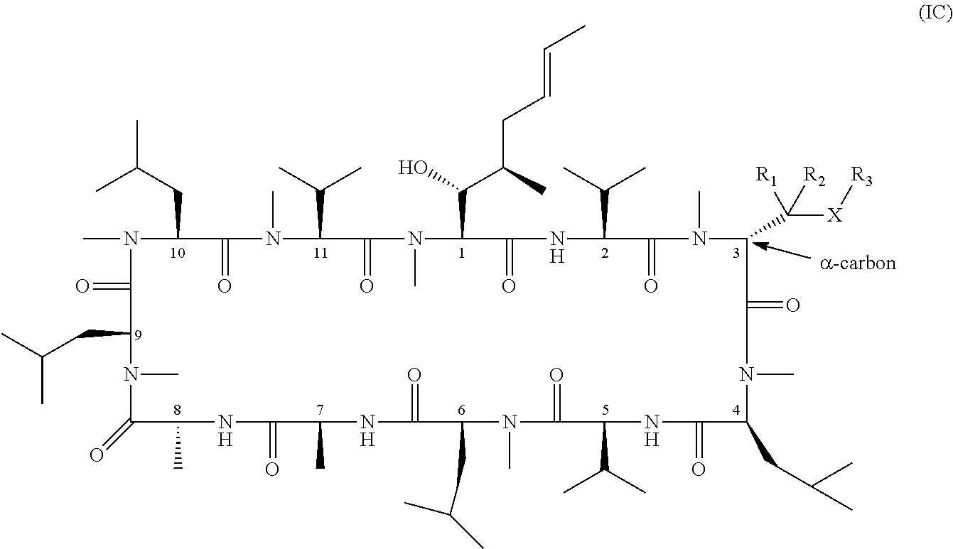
CN1C(=O)C(CC(C)C)N(C)C(=O)C(C)NC(=O)C(C)NC(=O)C(CC(C)C)N(C)C(=O)C(C(C)C)NC(=O)C(CC(C)C)N(C)C(=O)C(C([X][R3])([R2])[R1])N(C)C(=O)C(C(C)C)NC(=O)C(C(C(C)CC=CC)O)N(C)C(=O)C(C(C)C)N(C)C(=O)C1CC(C)C
